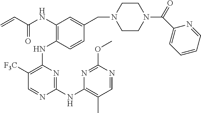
N(C1=C(NC2=C([F3C])C=NC(NC3=C(C)C=NC(OC)=N3)=N2)C=CC(CN2CCN(C(=O)C3=CC=CC=N3)CC2)=C1)C(C=C)=O
